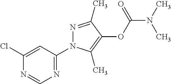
C1(Cl)=CC(N2N=C(C)C(OC(N(C)C)=O)=C2C)=NC=N1
